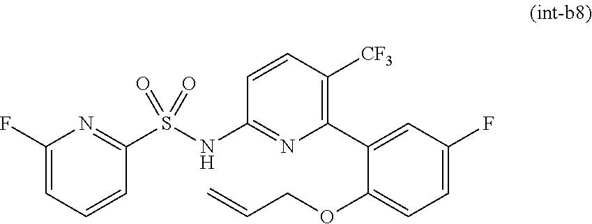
C1(F)=CC=CC(S(NC2=NC(C3=CC(F)=CC=C3OCC=C)=C([CF3])C=C2)(=O)=O)=N1
